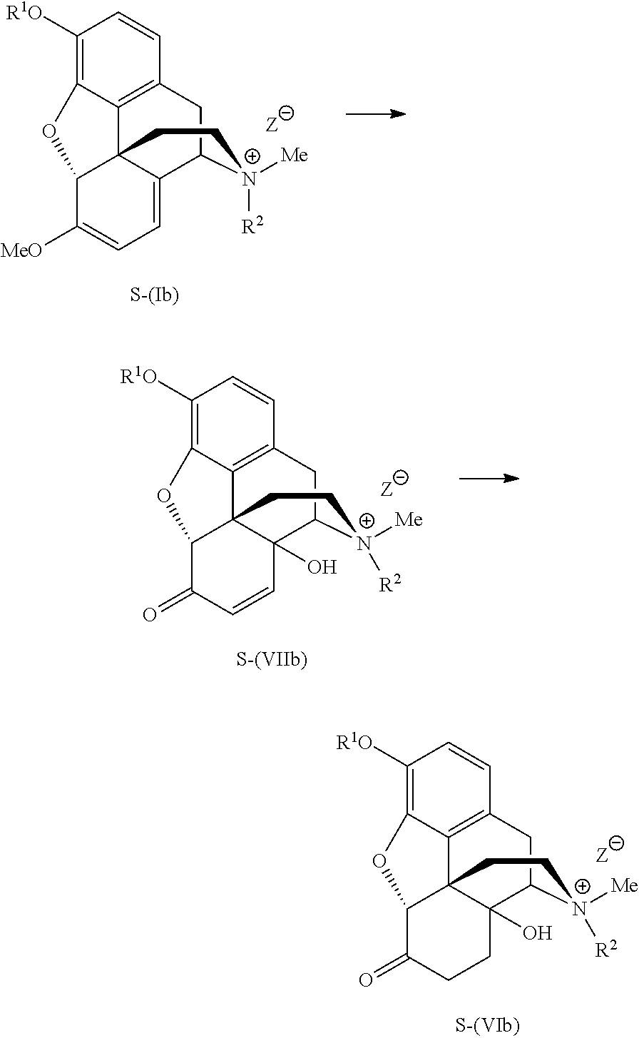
C1([R1O])=C2C3=C(C=C1)CC1C4=CC=C([MeO])C(C34CC[N+]1([R2])[Me])O2.C1([R1O])=C2C3=C(C=C1)CC1C4(O)C3(C(C(=O)C=C4)O2)CC[N+]1([R2])[Me].C1([R1O])=C2C3=C(C=C1)CC1C4(O)C3(C(C(=O)CC4)O2)CC[N+]1([R2])[Me]
